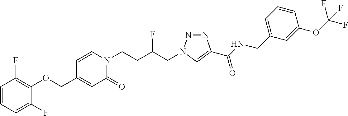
C1(COC2=C(F)C=CC=C2F)=CC(=O)N(CCC(CN2N=NC(C(NCC3=CC=CC(OC(F)(F)F)=C3)=O)=C2)F)C=C1
